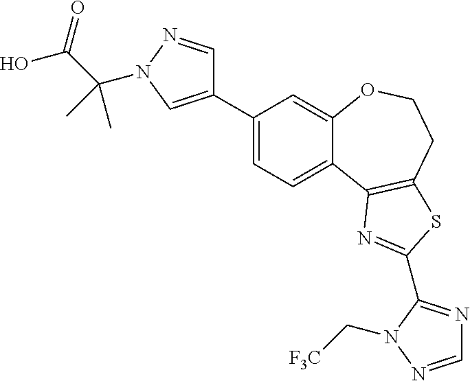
C1(C2=CN(C(C(O)=O)(C)C)N=C2)=CC=C2C(=C1)OCCC1=C2N=C(C2=NC=NN2C[F3C])S1
